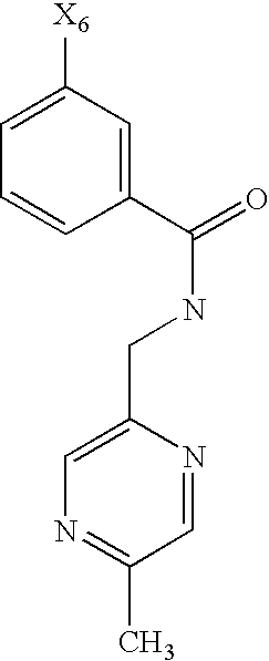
C1(C(=O)NCC2=CN=C(C)C=N2)=CC([X6])=CC=C1
